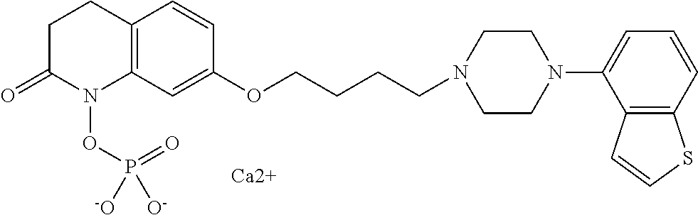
C12=C(C=C(OCCCCN3CCN(C4=CC=CC5=C4C=CS5)CC3)C=C1)N(OP(=O)([-O])[O-])C(=O)CC2.[Ca2+]
